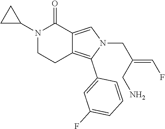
N1(C2CC2)CCC2=C(C3=CC(F)=CC=C3)N(CC(CN)=CF)C=C2C1=O
